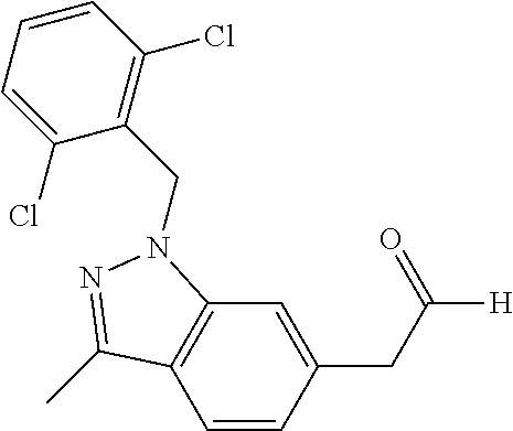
C1=CC(CC([H])=O)=CC2=C1C(C)=NN2CC1=C(Cl)C=CC=C1Cl
